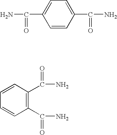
NC(=O)C1=CC=C(C(=O)N)C=C1.C1=CC=CC(C(N)=O)=C1C(N)=O
